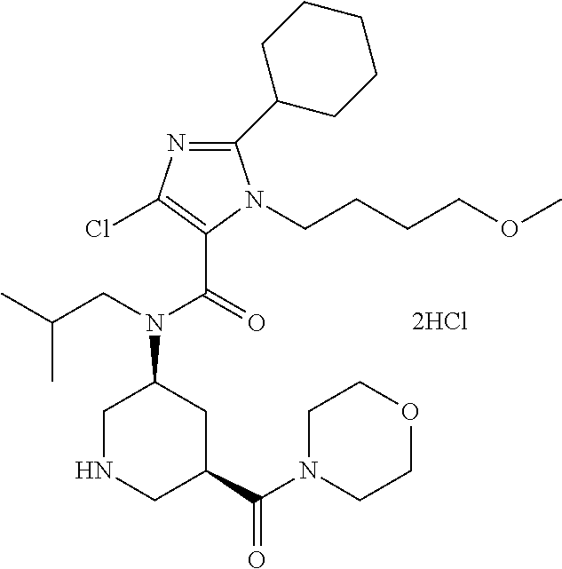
C1NCC(C(N2CCOCC2)=O)CC1N(CC(C)C)C(=O)C1=C(Cl)N=C(C2CCCCC2)N1CCCCOC
